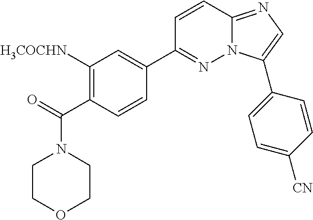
C1([H3COCHN])=C(C(=O)N2CCOCC2)C=CC(C2=NN3C(=NC=C3C3=CC=C([CN])C=C3)C=C2)=C1
